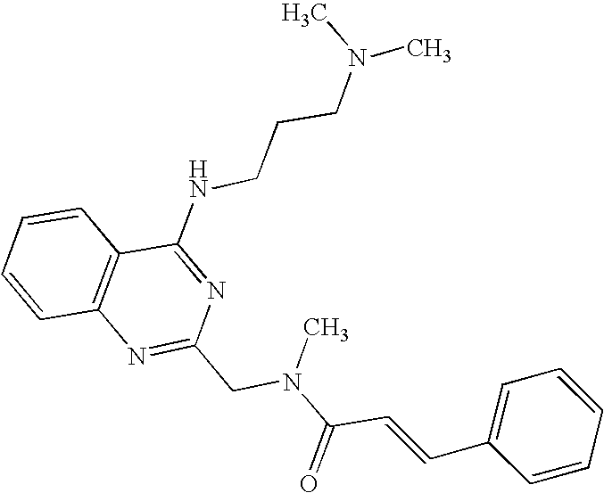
C1=CC2=C(C=C1)C(NCCCN(C)C)=NC(CN(C(C=CC1=CC=CC=C1)=O)C)=N2
